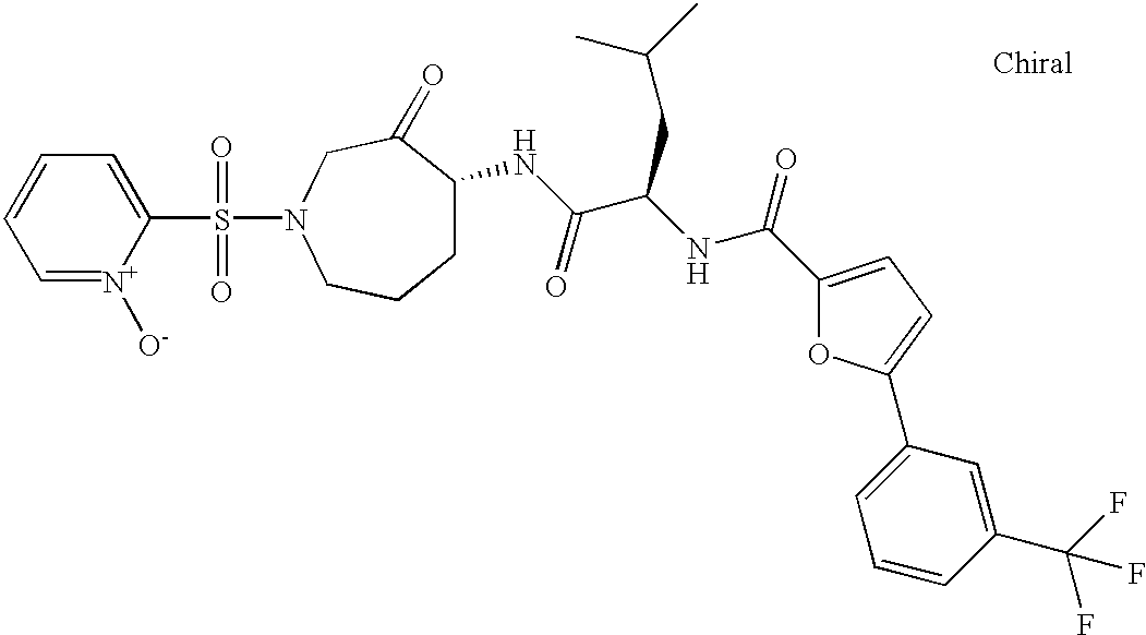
C1=[N+]([O-])C(S(=O)(=O)N2CC(=O)C(NC(C(NC(=O)C3=CC=C(C4=CC=CC(C(F)(F)F)=C4)O3)CC(C)C)=O)CCC2)=CC=C1
